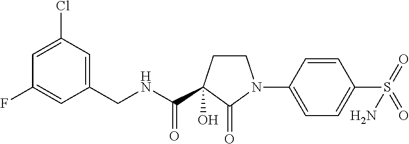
C1(CNC(=O)C2(O)CCN(C3=CC=C(S(=O)(=O)N)C=C3)C2=O)=CC(Cl)=CC(F)=C1
